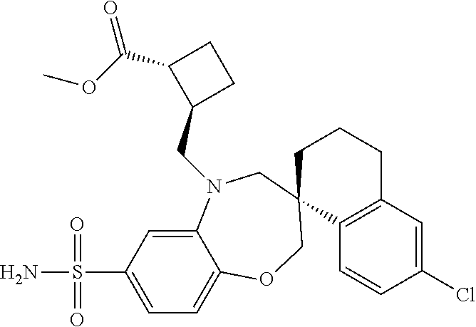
C1(Cl)=CC2=C(C=C1)C1(CCC2)COC2=CC=C(S(N)(=O)=O)C=C2N(CC2CCC2C(=O)OC)C1
